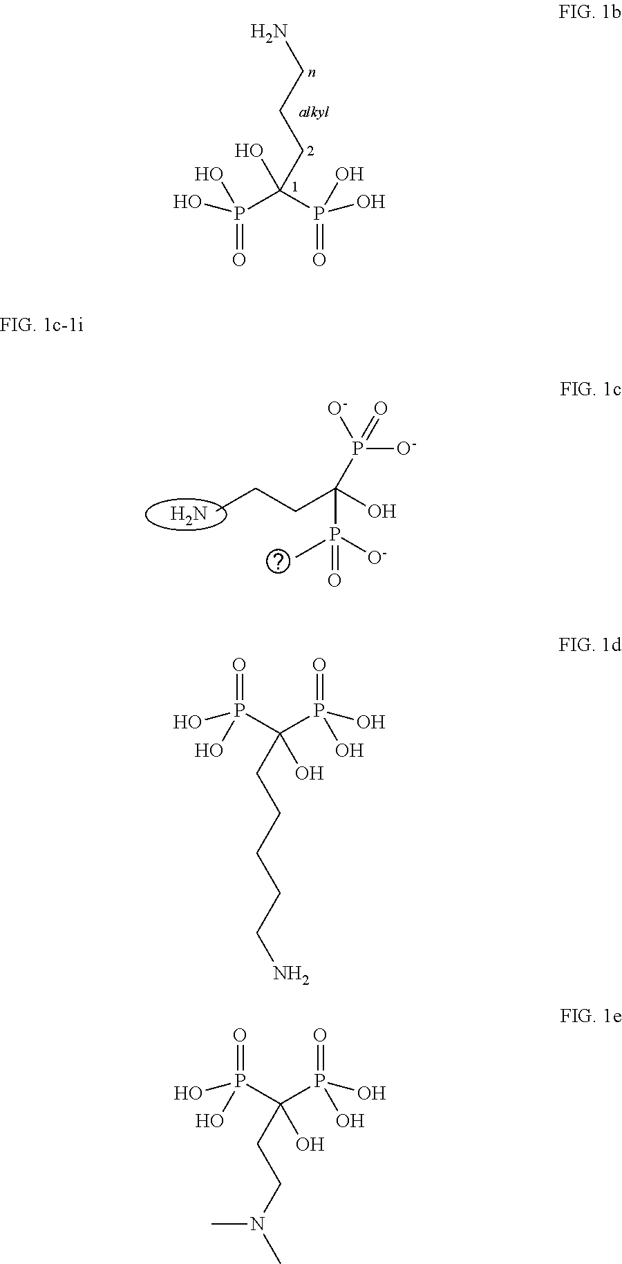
P(=O)(O)(C(P(O)(=O)O)(O)CCCN)O.N.CCCC(O)(P(=O)([O-])C)P([O-])([O-])=O.OP(C(P(O)(=O)O)(O)CCCCCN)(=O)O.OP(C(P(O)(=O)O)(O)CCN(C)C)(=O)O
